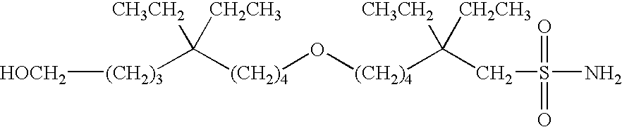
[(CH2)3]([HOCH2])C([(CH2)4]O[(CH2)4]C([CH3CH2])([CH2CH3])CS(N)(=O)=O)([CH3CH2])[CH2CH3]
